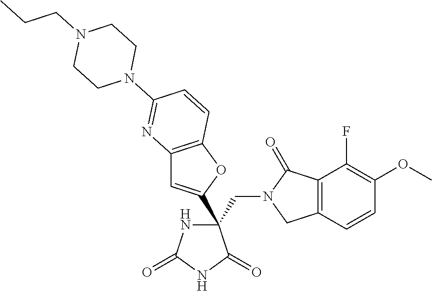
C(C1(C2=CC3=C(O2)C=CC(N2CCN(CCC)CC2)=N3)NC(=O)NC1=O)N1CC2=C(C1=O)C(F)=C(OC)C=C2
